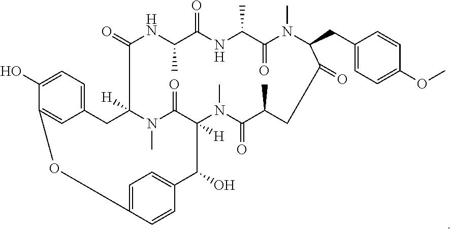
C12=CC=C(O)C(=C1)OC1=CC=C(C(O)C3([H])C(=O)N(C)C([H])(C2)C(=O)NC(C)C(=O)NC(C)C(=O)N(C)C(CC2=CC=C(OC)C=C2)C(=O)CC(C)C(=O)N3C)C=C1
